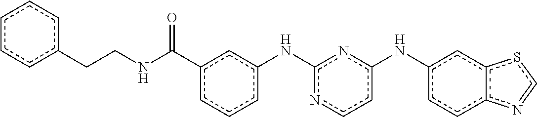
c1(Nc2ccnc(Nc3cccc(C(NCCc4ccccc4)=O)c3)n2)ccc2c(c1)sc=n2
